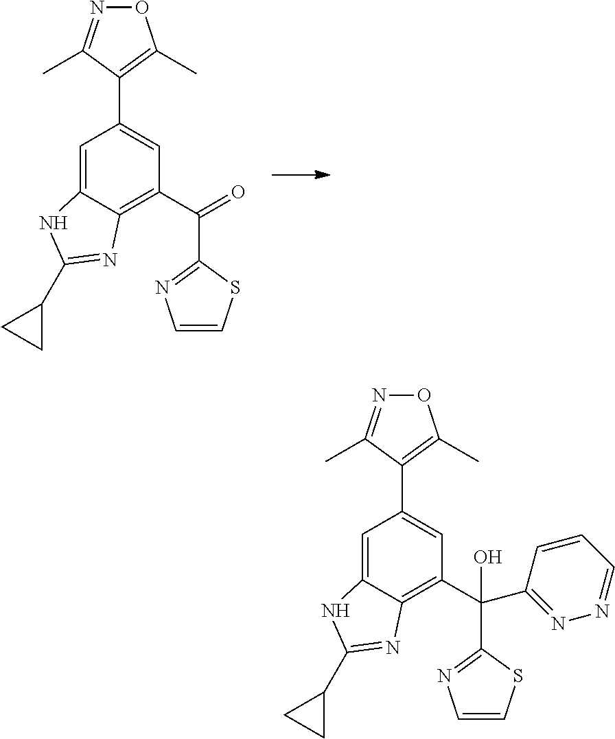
C1=C2C(=C(C(=O)C3=NC=CS3)C=C1C1=C(C)ON=C1C)N=C(C1CC1)N2.C1=C2C(=C(C(C3=NN=CC=C3)(O)C3=NC=CS3)C=C1C1=C(C)ON=C1C)N=C(C1CC1)N2
